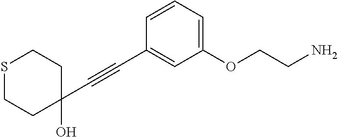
S1CCC(O)(C#CC2=CC(OCCN)=CC=C2)CC1
